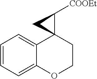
C1=CC=C2C(=C1)C1(CCO2)C([COOEt])C1
